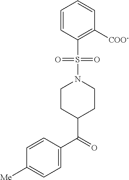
C1=CC(S(N2CCC(C(C3=CC=C([Me])C=C3)=O)CC2)(=O)=O)=C([COO-])C=C1
